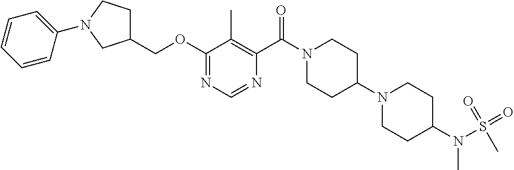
O(C1=NC=NC(C(N2CCC(N3CCC(N(S(=O)(=O)C)C)CC3)CC2)=O)=C1C)CC1CCN(C2=CC=CC=C2)C1
